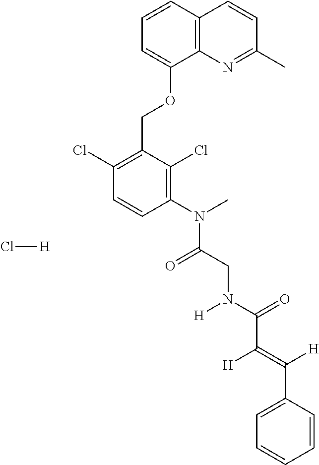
C1=CC2=C(C(OCC3=C(Cl)C=CC(N(C)C(=O)CN(C(=O)C(=C([H])C4=CC=CC=C4)[H])[H])=C3Cl)=C1)N=C(C)C=C2.Cl[H]
